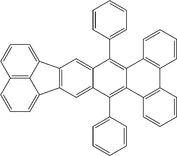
C12=C3C(=CC=C1)C1=C(C3=CC=C2)C=C2C(=C1)C(C1=CC=CC=C1)=C1C(=C2C2=CC=CC=C2)C2=C(C3=C1C=CC=C3)C=CC=C2
